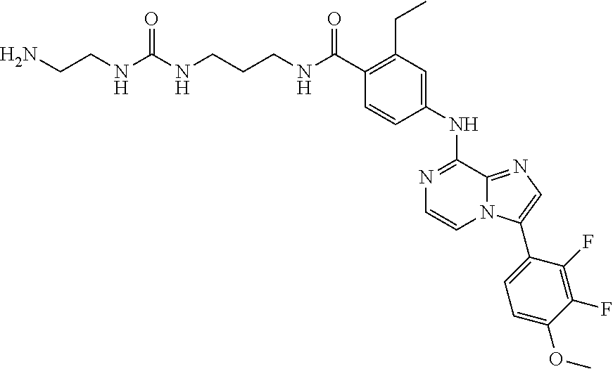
C(C1=C(CC)C=C(NC2=NC=CN3C2=NC=C3C2=CC=C(OC)C(F)=C2F)C=C1)(=O)NCCCNC(NCCN)=O
